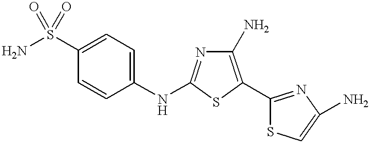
NS(C1=CC=C(NC2=NC(N)=C(C3=NC(N)=CS3)S2)C=C1)(=O)=O
